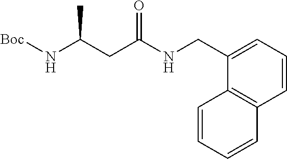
C1=CC=C(CNC(CC(N[Boc])C)=O)C2=C1C=CC=C2
